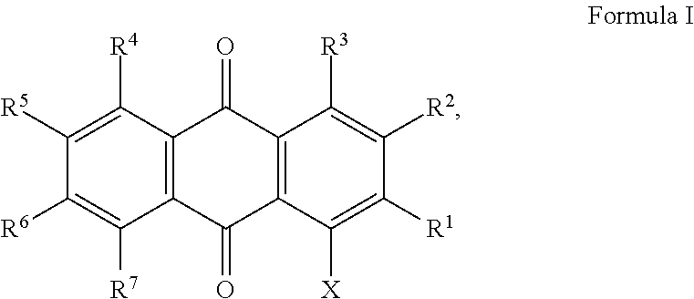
C12=C(C([R4])=C([R5])C([R6])=C1[R7])C(=O)C1=C(C2=O)C([X])=C([R1])C([R2])=C1[R3]
